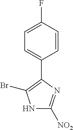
N1C([NO2])=NC(C2=CC=C(F)C=C2)=C1Br
